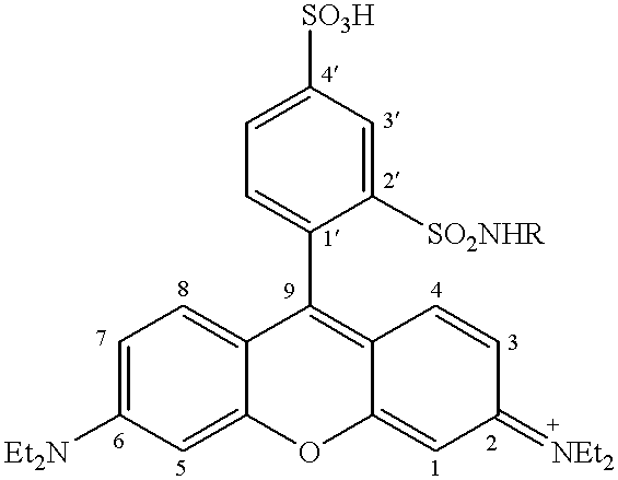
C1=C([SO3H])C=C([SO2NHR])C(C2=C3C(=CC(=[NEt2])C=C3)OC3=CC([Et2N])=CC=C23)=C1
